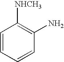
C1=CC=CC(N)=C1[NHCH3]
